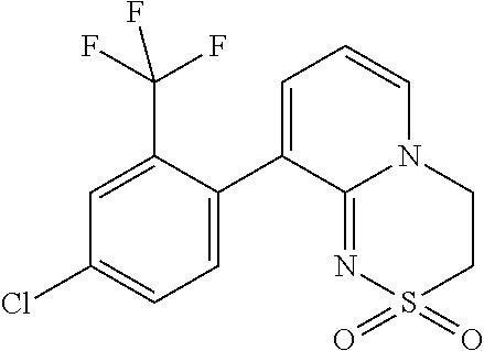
C1S(=O)(=O)N=C2N(C1)C=CC=C2C1=CC=C(Cl)C=C1C(F)(F)F
